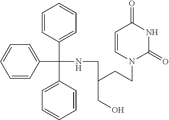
C1=CC(C(NCC(CCN2C(=O)NC(=O)C=C2)CO)(C2=CC=CC=C2)C2=CC=CC=C2)=CC=C1
